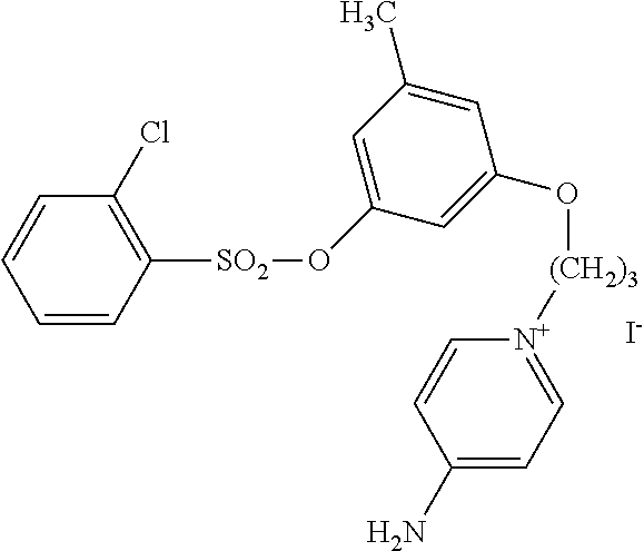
C1=CC([SO2]OC2=CC(C)=CC(O[(CH2)3][N+]3=CC=C(N)C=C3)=C2)=C(Cl)C=C1.[I-]
